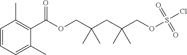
C1(C(OCC(CC(COS(Cl)(=O)=O)(C)C)(C)C)=O)=C(C)C=CC=C1C
